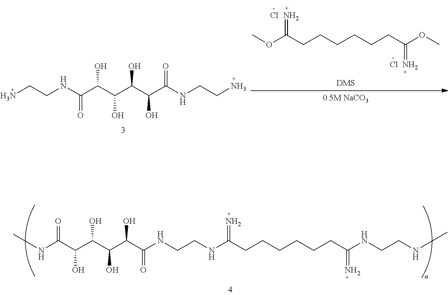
C(C(C(C(C(C(NCCN)=O)O)O)O)O)(NCCN)=O.O(C(CCCCCCC(OC)=N)=N)C.Cl.Cl.C(C(C(C(C(C(NC)=O)O)O)O)O)(NCCNC(CCCCCCC(NCCNC)=N)=N)=O
